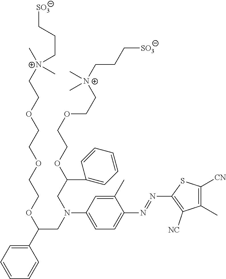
C1(C)=CC(N(CC(C2=CC=CC=C2)OCCOCCOCC[N+](C)(C)CCC[SO3])CC(OCCOCC[N+](CCC[SO3])(C)C)C2=CC=CC=C2)=CC=C1N=NC1=C([NC])C(C)=C([CN])S1
